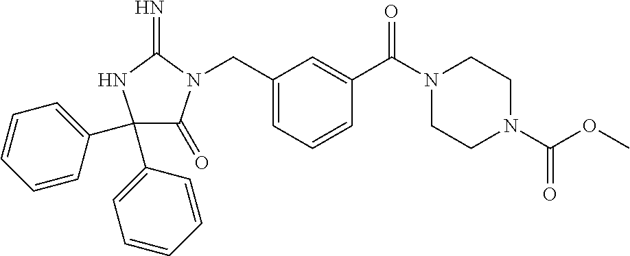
C1(C2=CC=CC=C2)(C2=CC=CC=C2)C(=O)N(CC2=CC=CC(C(=O)N3CCN(C(OC)=O)CC3)=C2)C(=N)N1
